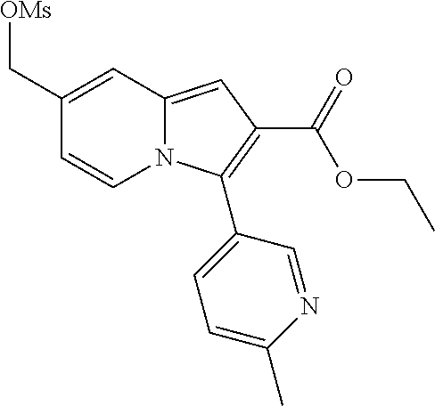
[OMs]CC1=CC2=CC(C(=O)OCC)=C(C3=CC=C(C)N=C3)N2C=C1
